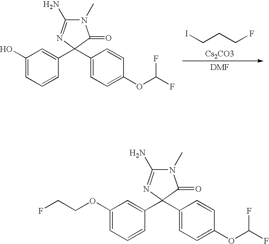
OC1=CC=CC(C2(C3=CC=C(OC(F)F)C=C3)N=C(N)N(C)C2=O)=C1.ICCCF.[Cs2CO3].C1(OCCF)=CC=CC(C2(C3=CC=C(OC(F)F)C=C3)N=C(N)N(C)C2=O)=C1
